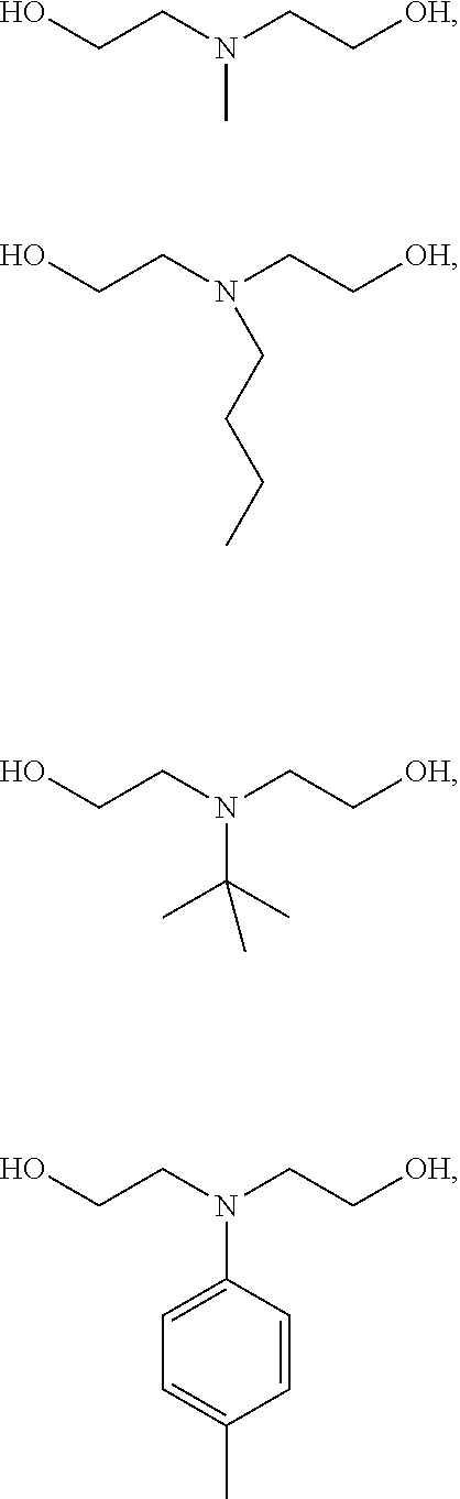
OCCN(CC[OH])C.OCCN(CC[OH])CCCC.OCCN(CC[OH])C(C)(C)C.OCCN(CC[OH])C1=CC=C(C)C=C1
